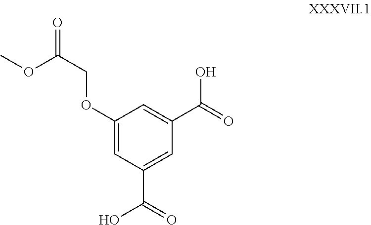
C1(OCC(=O)OC)=CC(C(=O)O)=CC(C(=O)O)=C1
